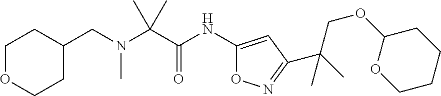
N(C(C(NC1=CC(C(C)(COC2OCCCC2)C)=NO1)=O)(C)C)(CC1CCOCC1)C
